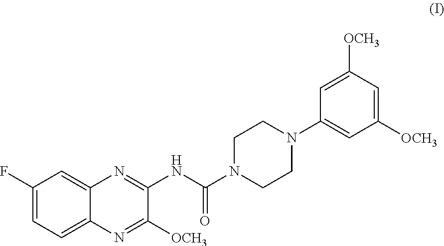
C1(F)=CC=C2C(=C1)N=C(NC(N1CCN(C3=CC([OCH3])=CC([OCH3])=C3)CC1)=O)C([OCH3])=N2
